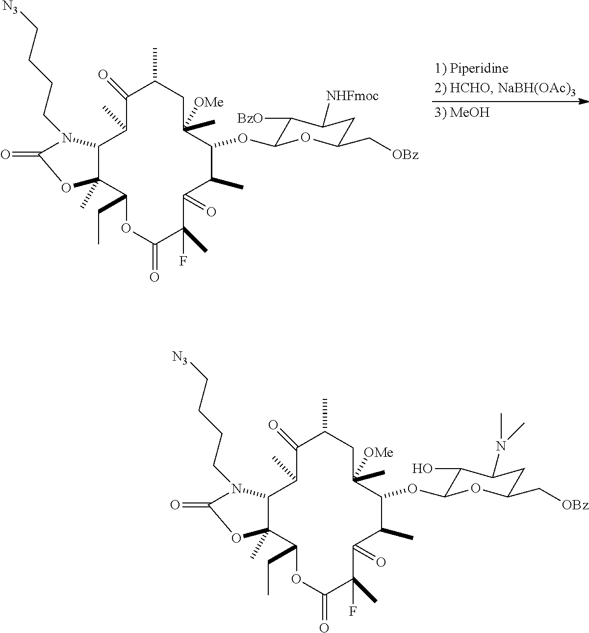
C1(=O)C(C)C2C(C)(C(CC)OC(=O)C(C)(F)C(=O)C(C)C(OC3C(O)C(N(C)C)CC(C[OBz])O3)C([OMe])(C)CC1C)OC(=O)N2CCCC[N3].C1(=O)C(C)C2C(C)(C(CC)OC(=O)C(C)(F)C(=O)C(C)C(OC3C([BzO])C([NHFmoc])CC(C[OBz])O3)C([OMe])(C)CC1C)OC(=O)N2CCCC[N3]
